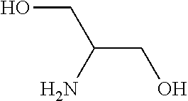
OCC(CO)N
